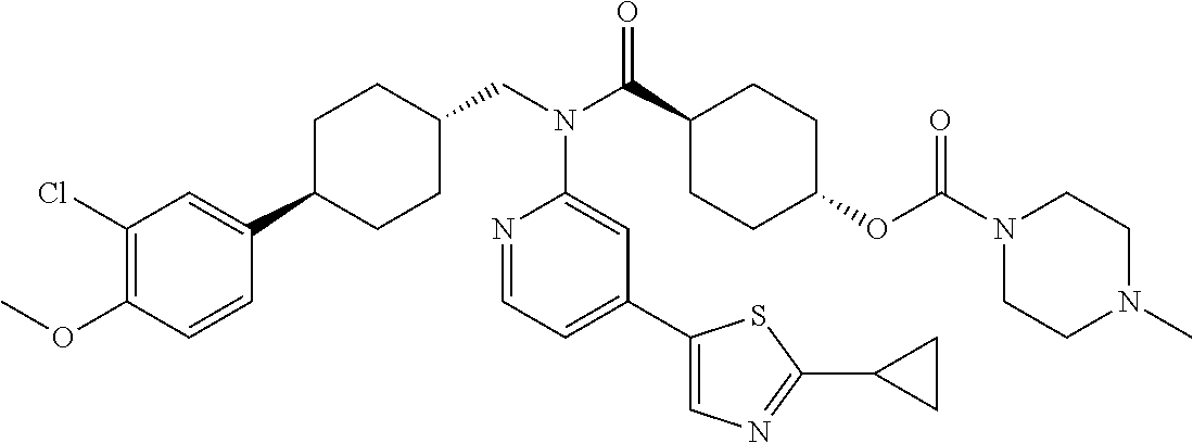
C1(Cl)=C(OC)C=CC(C2CCC(CN(C3=CC(C4=CN=C(C5CC5)S4)=CC=N3)C(=O)C3CCC(OC(=O)N4CCN(C)CC4)CC3)CC2)=C1
